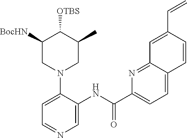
C1=C(N2CC(C)C([OTBS])C([BocHN])C2)C(NC(C2=CC=C3C(=N2)C=C(C=C)C=C3)=O)=CN=C1
